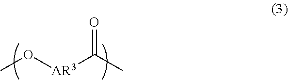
CO[AR3]C(C)=O
